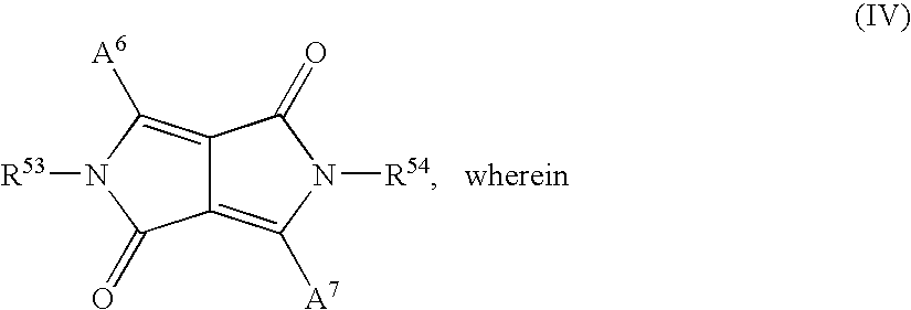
C12=C([A7])N([R54])C(=O)C1=C([A6])N([R53])C2=O
